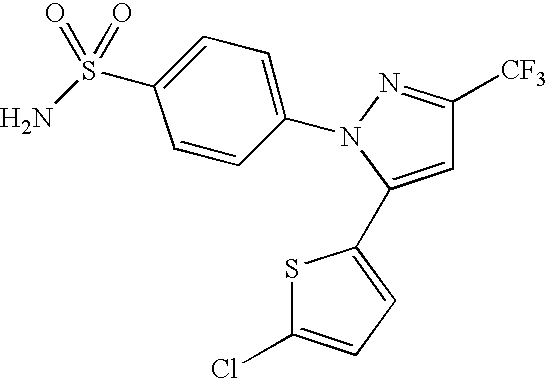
C1(N2N=C([CF3])C=C2C2=CC=C(Cl)S2)=CC=C(S(N)(=O)=O)C=C1
